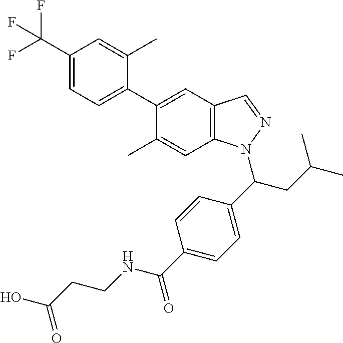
C1(C(F)(F)F)=CC=C(C2=CC3=C(C=C2C)N(C(CC(C)C)C2=CC=C(C(=O)NCCC(O)=O)C=C2)N=C3)C(C)=C1
